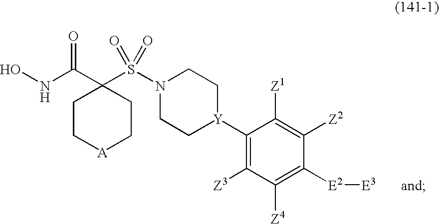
C1(C(NO)=O)(S(=O)(=O)N2CC[Y](C3=C([Z3])C([Z4])=C([E2][E3])C([Z2])=C3[Z1])CC2)CC[A]CC1
